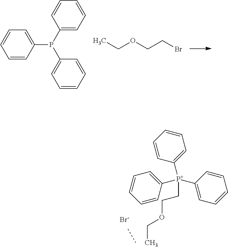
C1=CC(P(C2=CC=CC=C2)C2=CC=CC=C2)=CC=C1.CCOCCBr.C1=CC([P+](C2=CC=CC=C2)(CCOCC)C2=CC=CC=C2)=CC=C1.[Br-]
